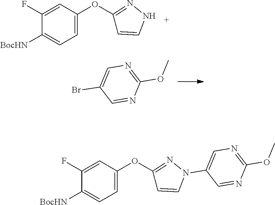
C1(F)=CC(OC2=NNC=C2)=CC=C1[BocHN].C1=NC(OC)=NC=C1Br.C1(F)=CC(OC2=NN(C3=CN=C(OC)N=C3)C=C2)=CC=C1[BocHN]
